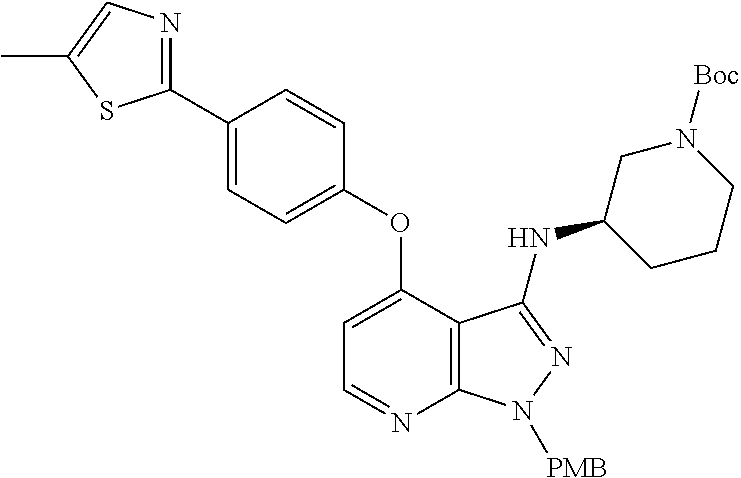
C1=C(OC2=CC=C(C3=NC=C(C)S3)C=C2)C2=C(N=C1)N([PMB])N=C2NC1CCCN([Boc])C1
